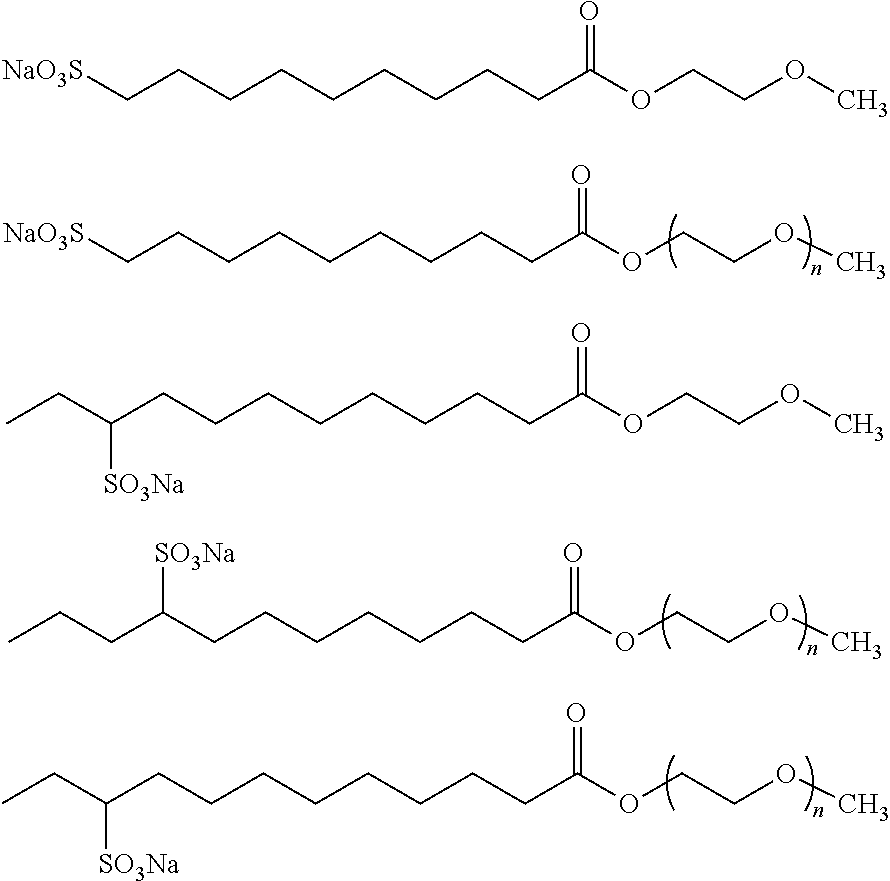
C(CCCCCCCC(OCCOC)=O)C[NaO3S].C(CCCCCCC(OCCOC)=O)C(CCC)[SO3Na].C(CCCCCCCC(OCCOC)=O)C(CC)[SO3Na].C(CCCCCCCC(OCCOC)=O)C[NaO3S].C(CCCCCCCC(OCCOC)=O)C(CC)[SO3Na]
